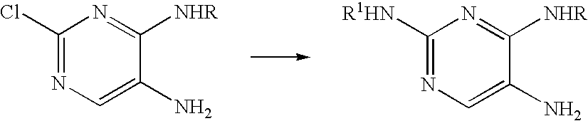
C1(Cl)=NC=C(N)C([NHR])=N1.C1([R1HN])=NC=C(N)C([NHR])=N1
